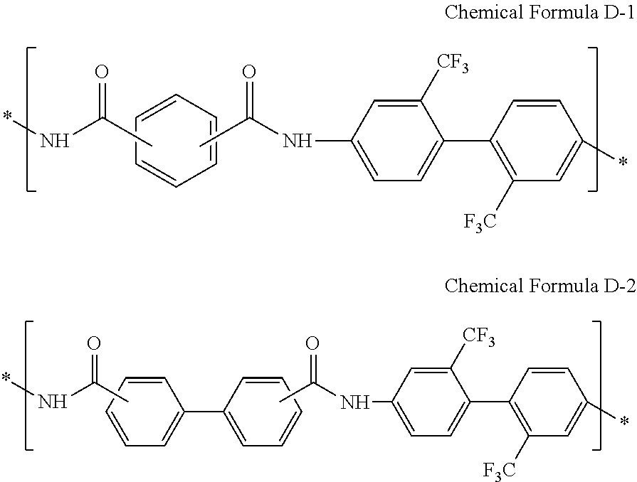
C1=CC=CC=C1.CC(=O)N*.CC(NC1=CC=C(C2=C([F3C])C=C(*)C=C2)C([CF3])=C1)=O.CC(=O)N*.C1=CC=CC=C1C1=CC=CC=C1.CC(=O)NC1=CC=C(C2=C([F3C])C=C(*)C=C2)C([CF3])=C1
